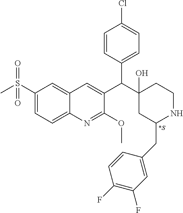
C1(S(C)(=O)=O)=CC=C2C(=C1)C=C(C(C1(O)CC(CC3=CC(F)=C(F)C=C3)NCC1)C1=CC=C(Cl)C=C1)C(OC)=N2.[*S]
